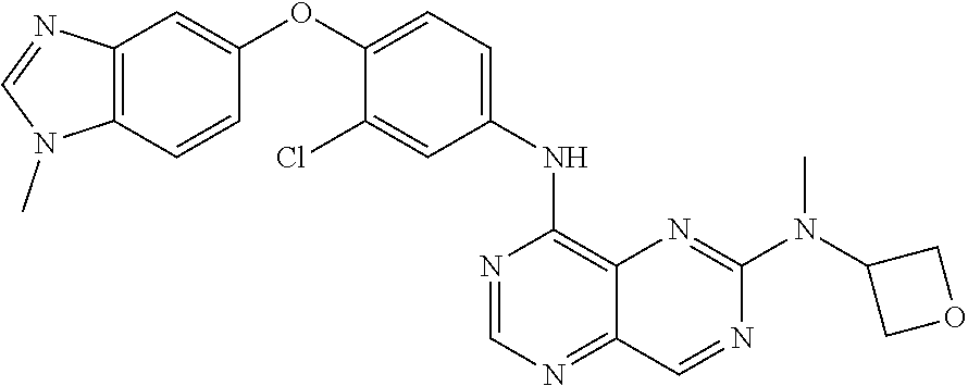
C1=NC(NC2=CC=C(OC3=CC4=C(N(C)C=N4)C=C3)C(Cl)=C2)=C2N=C(N(C)C3COC3)N=CC2=N1
